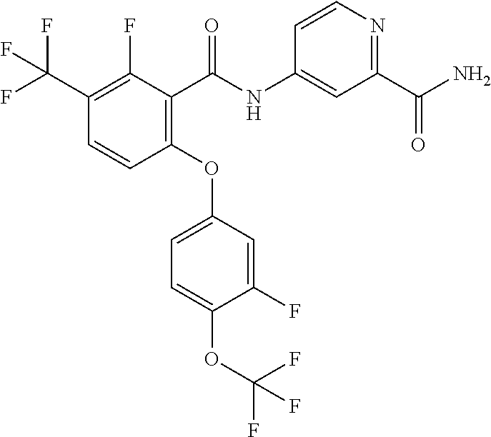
C1(OC2=CC=C(OC(F)(F)F)C(F)=C2)=C(C(NC2=CC(C(N)=O)=NC=C2)=O)C(F)=C(C(F)(F)F)C=C1
